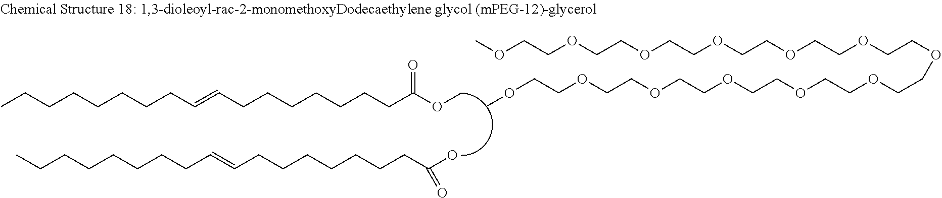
CCCCCCCCC=CCCCCCCCC(OC)=O.C(CCCCCCC=CCCCCCCCC(O)=O)C.COCCOCCOCCOCCOCCOCCOCCOCCOCCOCCOCCOCCOC
